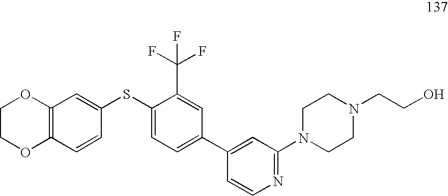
C1COC2=C(O1)C=C(SC1=CC=C(C3=CC(N4CCN(CCO)CC4)=NC=C3)C=C1C(F)(F)F)C=C2
